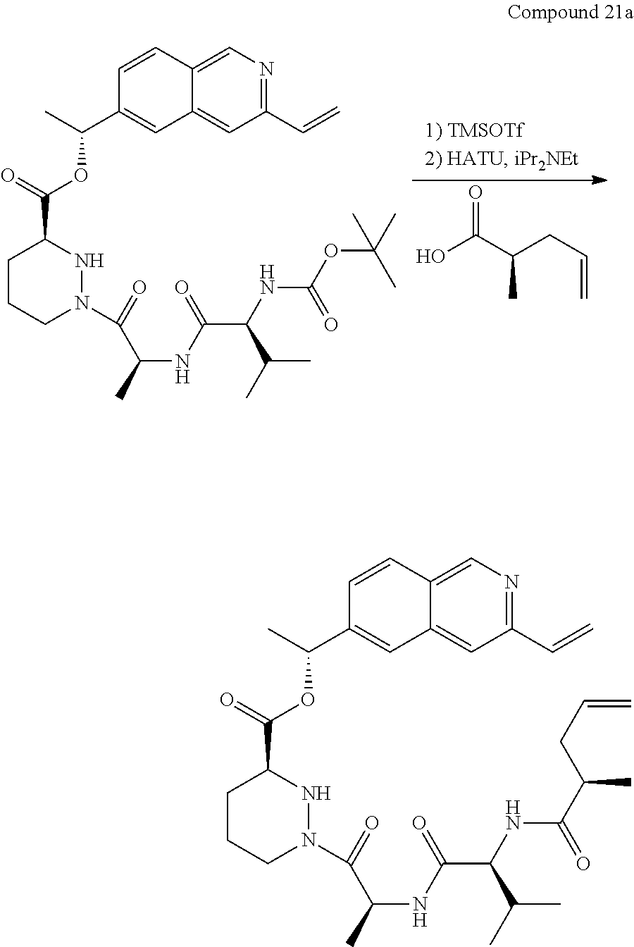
OC(C(CC=C)C)=O.C1CCN(C(C(C)NC(C(NC(OC(C)(C)C)=O)C(C)C)=O)=O)NC1C(=O)OC(C1=CC2=CC(C=C)=NC=C2C=C1)C.C1CCN(C(C(C)NC(C(NC(C(CC=C)C)=O)C(C)C)=O)=O)NC1C(=O)OC(C1=CC2=CC(C=C)=NC=C2C=C1)C
